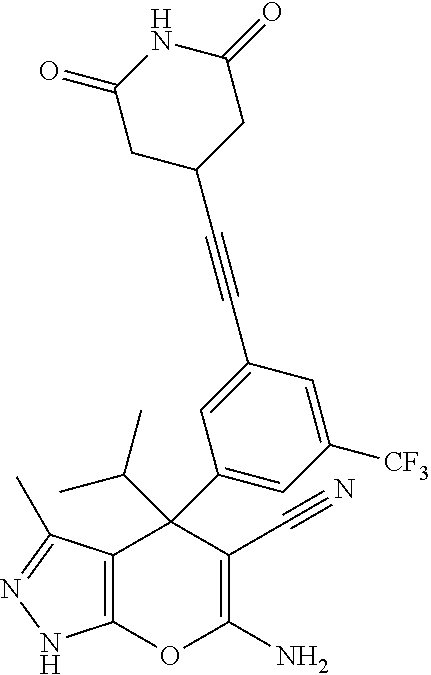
C12=C(C(C)=NN1)C(C1=CC([CF3])=CC(C#CC3CC(=O)NC(=O)C3)=C1)(C(C)C)C(C#N)=C(N)O2
